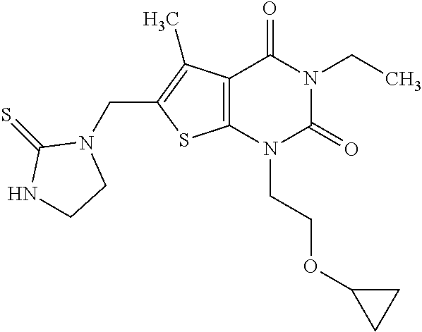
C12=C(N(CCOC3CC3)C(=O)N(CC)C1=O)SC(CN1C(=S)NCC1)=C2C
